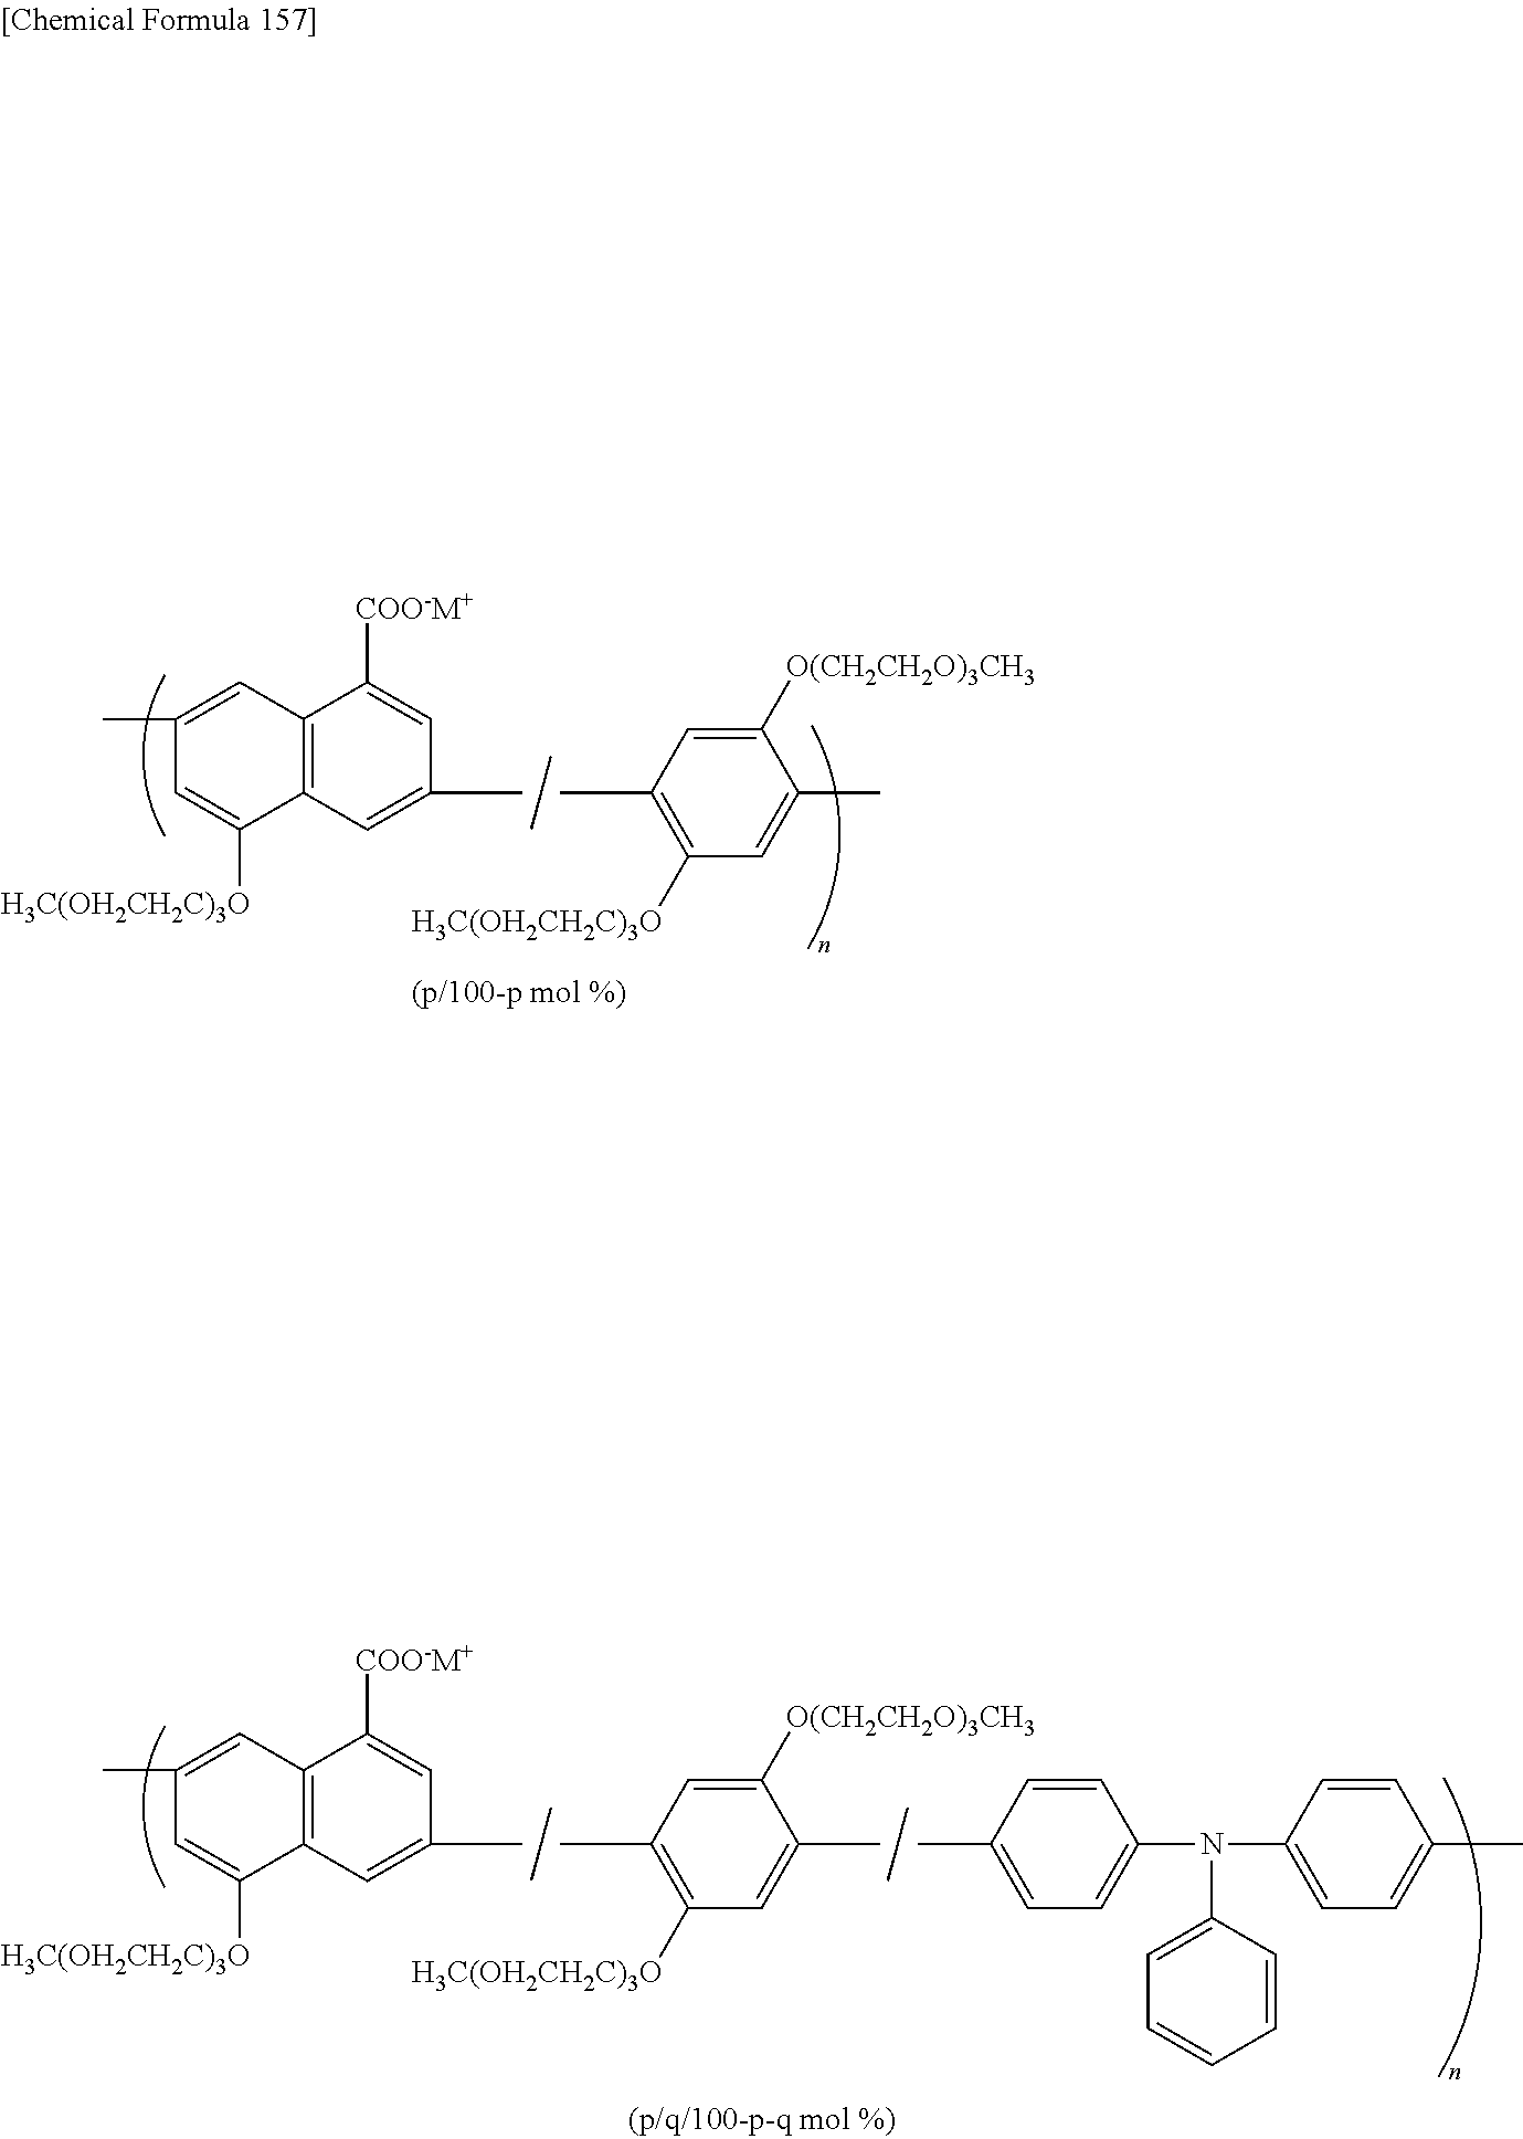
C1([H3C(OH2CH2C)3O])=C(C)C=C([O(CH2CH2O)3CH3])C(C)=C1.CC1=CC2=C(C([COO-M+])=C1)C=C(C)C=C2[H3C(OH2CH2C)3O].C1(C)=CC=C(N(C2=CC=C(C)C=C2)C2=CC=CC=C2)C=C1.C1([H3C(OH2CH2C)3O])=C(C)C=C([O(CH2CH2O)3CH3])C(C)=C1.CC1=CC2=C(C([COO-M+])=C1)C=C(C)C=C2[H3C(OH2CH2C)3O]
